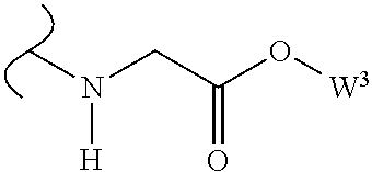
C(C(O[W3])=O)N(C)[H]
